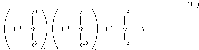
C[R4][Si]([R3])([R3])[R4][Si]([R1])([R10])[R4][Si]([Y])([R2])[R2]
